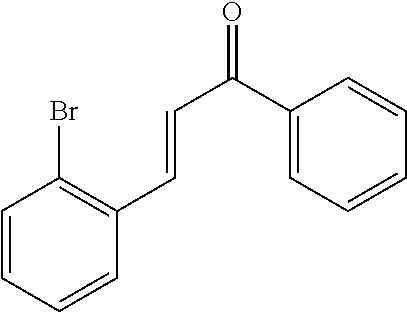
C1=CC=CC(C=CC(=O)C2=CC=CC=C2)=C1Br
